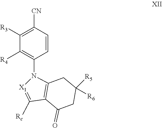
C1([R3])=C([CN])C=CC(N2[X1]=C([Rc])C3=C2CC([R5])([R6])CC3=O)=C1[R4]
